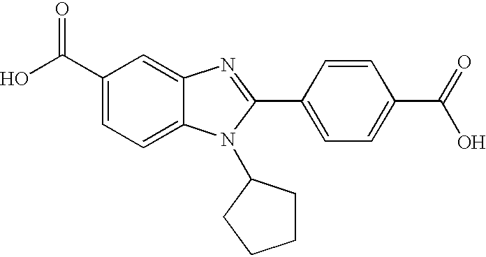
C1(C(O)=O)=CC=C2C(=C1)N=C(C1=CC=C(C(O)=O)C=C1)N2C1CCCC1
